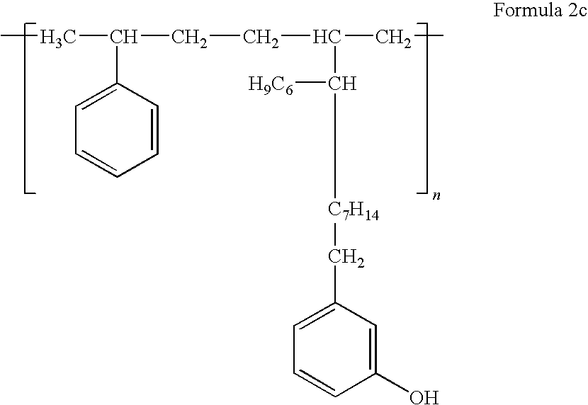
C([C7H14]CC1=CC=CC(O)=C1)([H9C6])C(CC)CCC(CC)C1=CC=CC=C1
